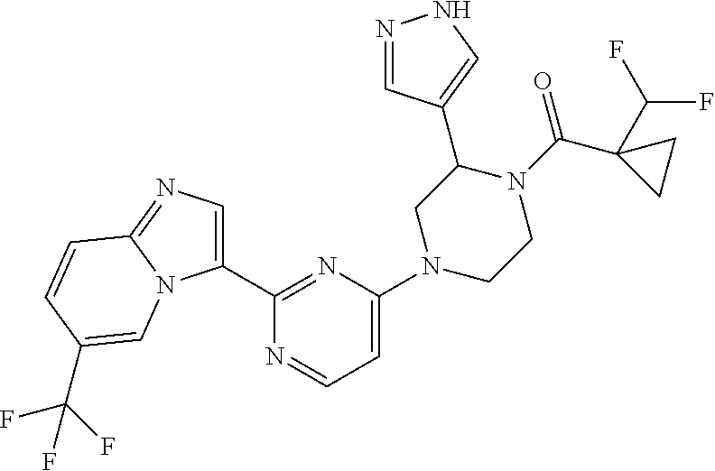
N1=CC(C2CN(C3=CC=NC(C4=CN=C5N4C=C(C(F)(F)F)C=C5)=N3)CCN2C(=O)C2(C(F)F)CC2)=CN1
